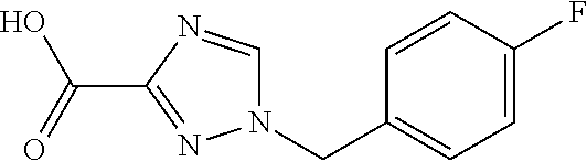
N1=C(C(=O)O)N=CN1CC1=CC=C(F)C=C1
